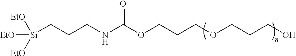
[Si](CCCNC(OCCCOCCCO)=O)([EtO])([EtO])[EtO]
